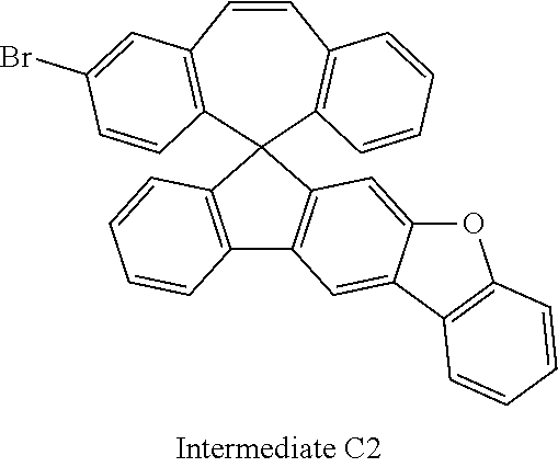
C12=CC3=C(C=C1C1=C(O2)C=CC=C1)C1=C(C32C3=C(C=CC4=C2C=CC(Br)=C4)C=CC=C3)C=CC=C1
